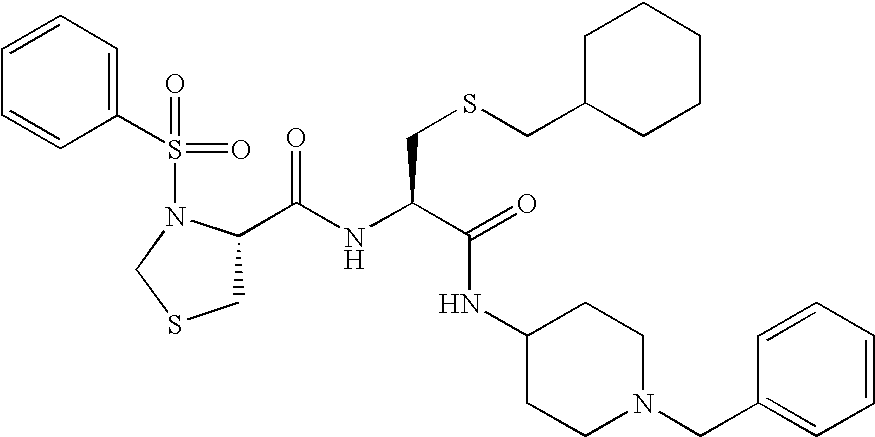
C1(C(NC(C(=O)NC2CCN(CC3=CC=CC=C3)CC2)CSCC2CCCCC2)=O)CSCN1S(C1=CC=CC=C1)(=O)=O
